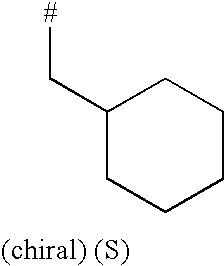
C(C1CCCCC1)[#]
